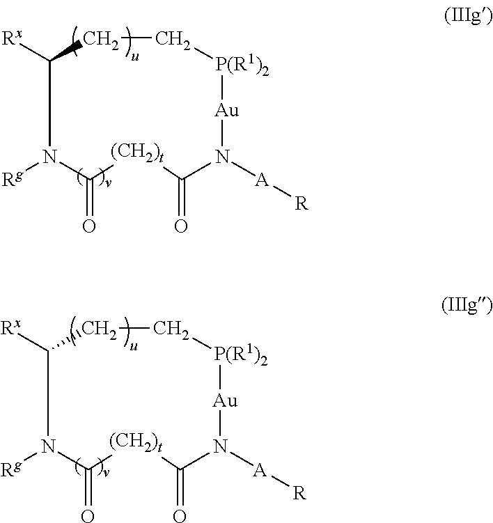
[Au]1N([A][R])C(=O)[(CH2)t]C(=O)N([Rg])C([Rx])CC[P(R1)2]1.[Au]1N([A][R])C(=O)[(CH2)t]C(=O)N([Rg])C([Rx])CC[P(R1)2]1
